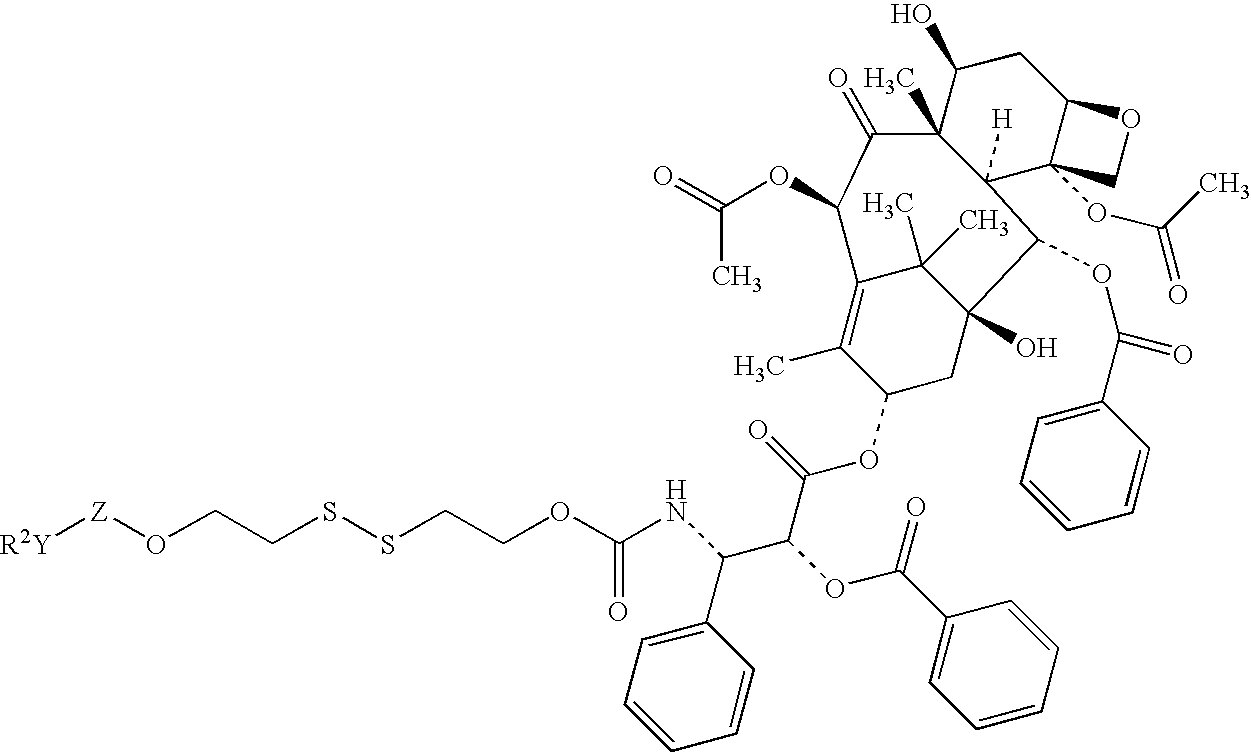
C12([H])C3(OC(C)=O)C(CC(O)C1(C)C(=O)C(OC(=O)C)C1=C(C)C(OC(C(C(C4=CC=CC=C4)NC(OCCSSCCO[Z][R2Y])=O)OC(C4=CC=CC=C4)=O)=O)CC(O)(C2OC(=O)C2=CC=CC=C2)C1(C)C)OC3
